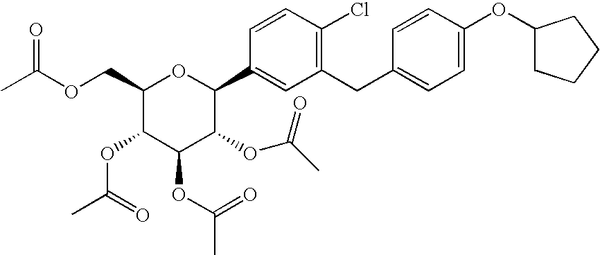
C1(COC(C)=O)C(OC(C)=O)C(OC(C)=O)C(OC(C)=O)C(C2=CC(CC3=CC=C(OC4CCCC4)C=C3)=C(Cl)C=C2)O1
